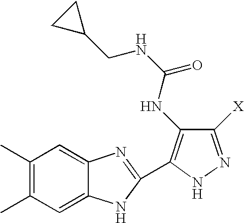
C1(C)=C(C)C=C2C(=C1)N=C(C1=C(NC(NCC3CC3)=O)C([X])=NN1)N2
